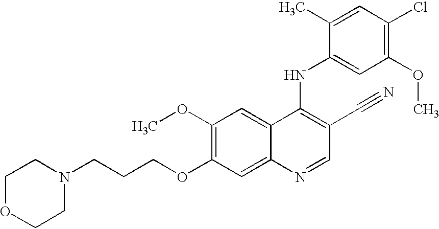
C1(OC)=C(OCCCN2CCOCC2)C=C2C(=C1)C(NC1=CC(OC)=C(Cl)C=C1C)=C(C#N)C=N2
